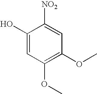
C1(O)=CC(OC)=C(OC)C=C1[NO2]
